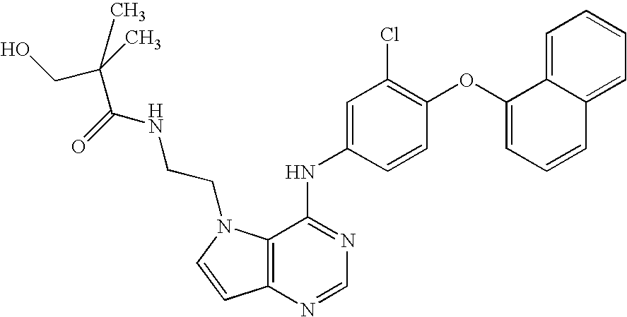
C12=C(N=CN=C1NC1=CC(Cl)=C(OC3=CC=CC4=CC=CC=C34)C=C1)C=CN2CCNC(C(C)(CO)C)=O
